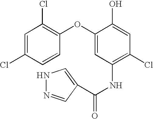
C1=C(Cl)C=CC(OC2=CC(NC(=O)C3=CNN=C3)=C(Cl)C=C2O)=C1Cl
